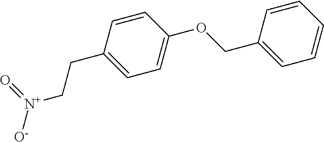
O=[N+]([O-])CCC1=CC=C(OCC2=CC=CC=C2)C=C1
